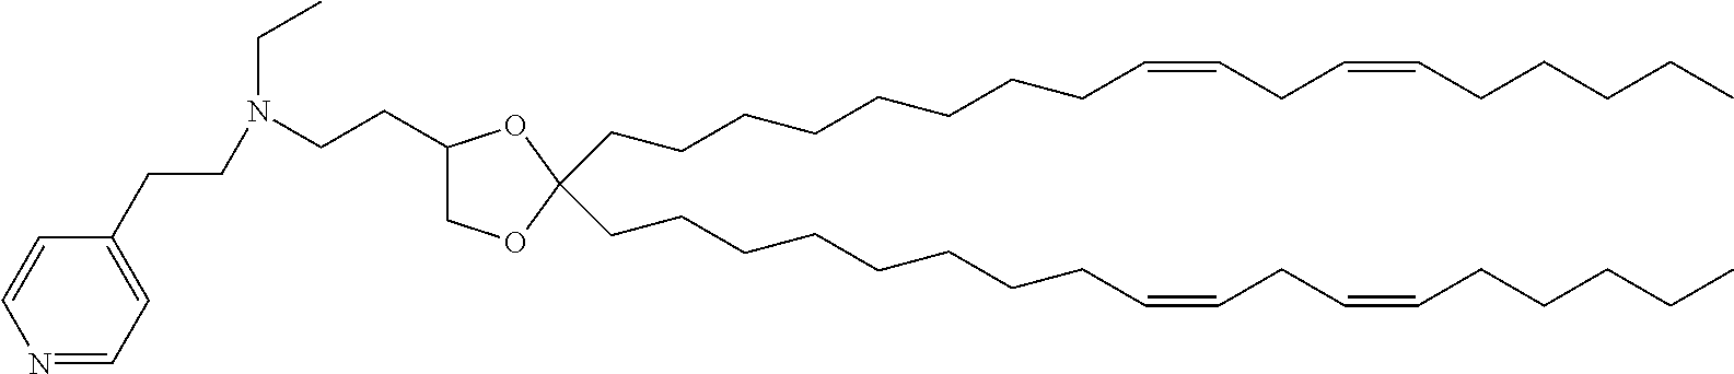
C(CCCCCCCC=CCC=CCCCCC)C1(CCCCCCCCC=CCC=CCCCCC)OCC(CCN(CCC2=CC=NC=C2)CC)O1
